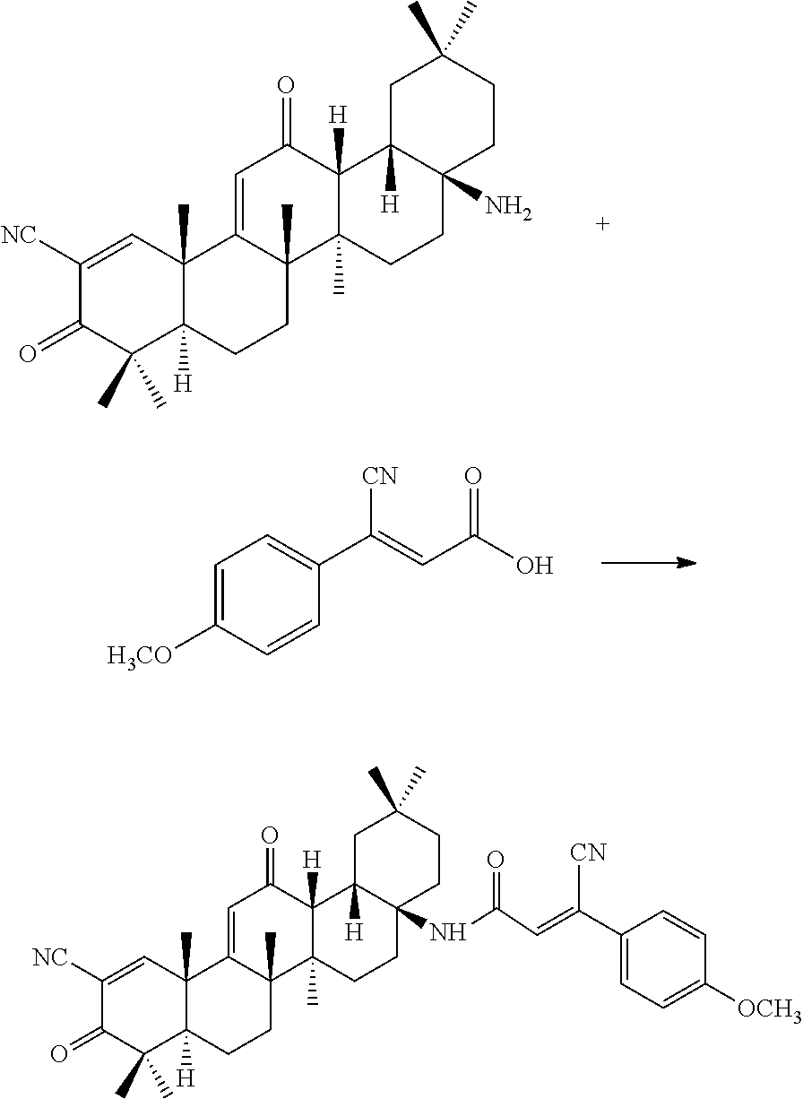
C1=C2C(C)(C3(C)C([H])(C1=O)C1([H])C(N)(CC3)CCC(C)(C)C1)CCC1([H])C2(C)C=C([NC])C(=O)C1(C)C.C1=C([H3CO])C=CC(C(=CC(=O)O)[CN])=C1.C1=C2C(C)(C3(C)C([H])(C1=O)C1([H])C(NC(=O)C=C(C4=CC=C([OCH3])C=C4)[CN])(CC3)CCC(C)(C)C1)CCC1([H])C2(C)C=C([NC])C(=O)C1(C)C
